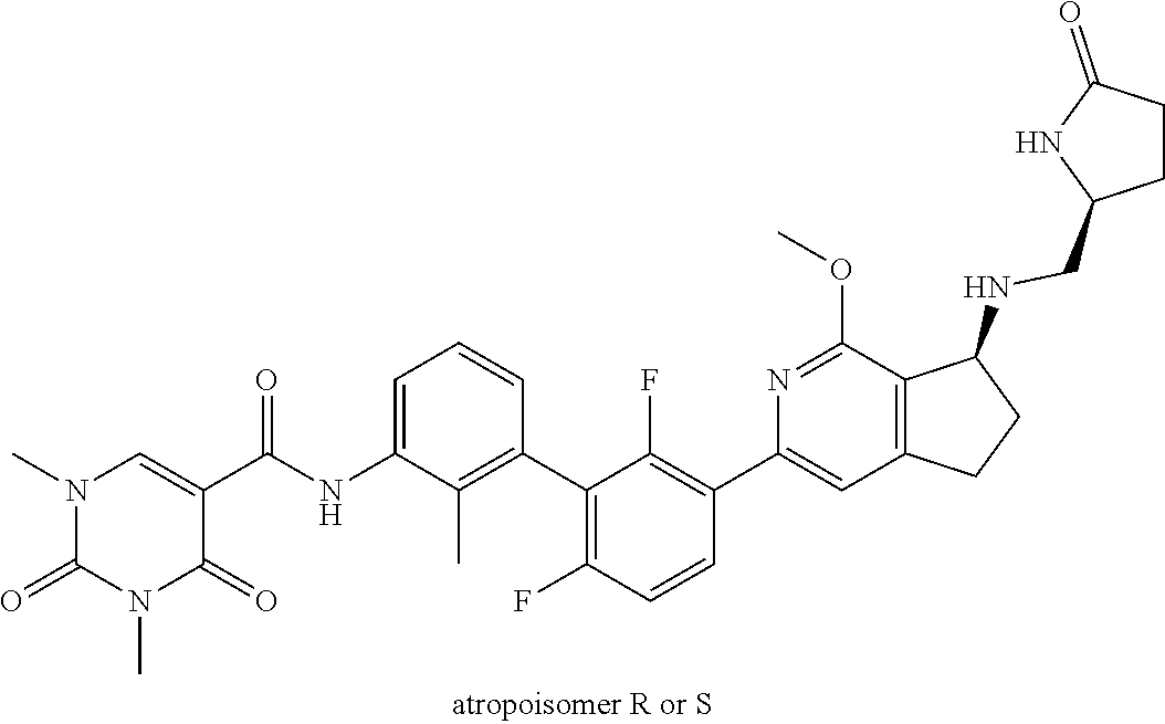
N1(C)C(=O)N(C)C=C(C(=O)NC2=CC=CC(C3=C(F)C=CC(C4=CC5=C(C(NCC6CCC(=O)N6)CC5)C(OC)=N4)=C3F)=C2C)C1=O
